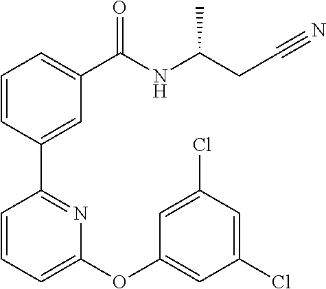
C1=CC(C2=NC(OC3=CC(Cl)=CC(Cl)=C3)=CC=C2)=CC(C(NC(CC#N)C)=O)=C1
